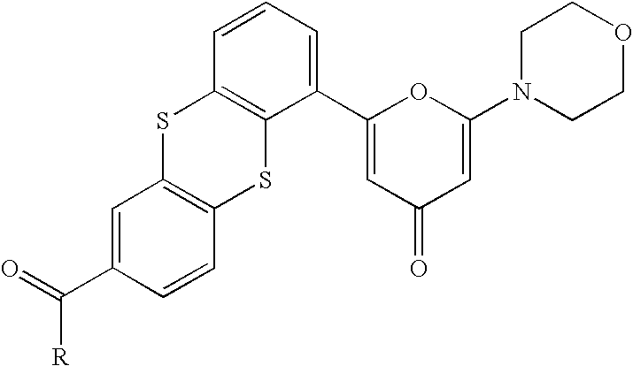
C1=C(C(=O)[R])C=CC2=C1SC1=C(S2)C(C2=CC(=O)C=C(N3CCOCC3)O2)=CC=C1
